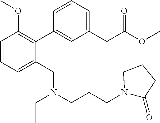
C1=CC=C(CN(CCCN2C(=O)CCC2)CC)C(C2=CC(CC(OC)=O)=CC=C2)=C1OC
